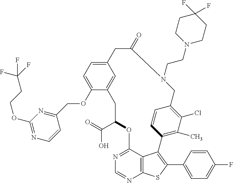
C1(C(=O)O)OC2=NC=NC3=C2C(=C(C2=CC=C(F)C=C2)S3)C2=C(C)C(Cl)=C(C=C2)CN(CCN2CCC(F)(F)CC2)C(=O)CC2=CC=C(OCC3=NC(OCCC(F)(F)F)=NC=C3)C(=C2)C1
